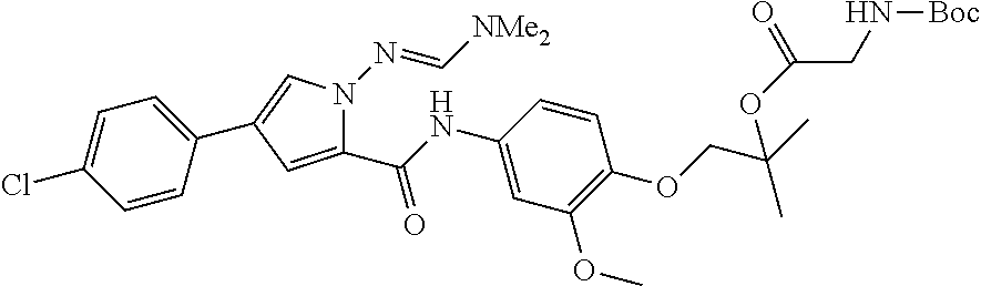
C1(C(NC2=CC(OC)=C(OCC(C)(C)OC(CN[Boc])=O)C=C2)=O)=CC(C2=CC=C(Cl)C=C2)=CN1N=C[NMe2]
